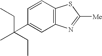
C1=CC2=C(C=C1C(C)(CC)CC)N=C([Me])S2
